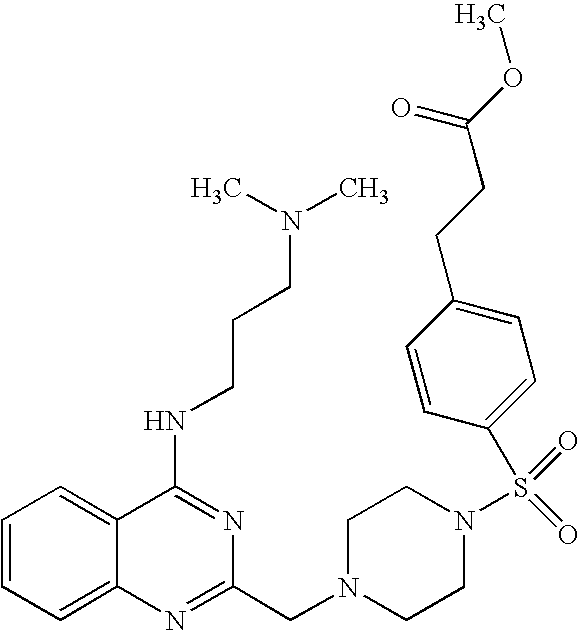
C1=CC=C2C(=C1)C(NCCCN(C)C)=NC(CN1CCN(S(=O)(=O)C3=CC=C(CCC(OC)=O)C=C3)CC1)=N2
